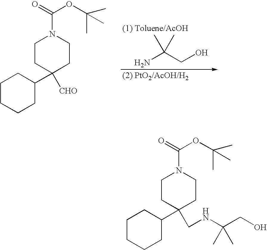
C1CCCC(C2([CHO])CCN(C(=O)OC(C)(C)C)CC2)C1.C(N)(CO)(C)C.C1CCCC(C2(CNC(CO)(C)C)CCN(C(=O)OC(C)(C)C)CC2)C1
